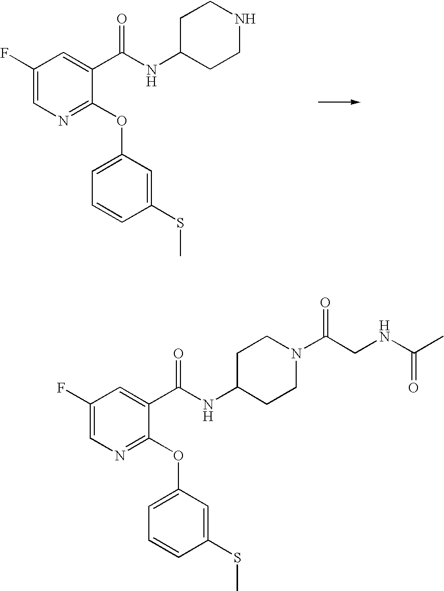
C1(F)=CN=C(OC2=CC=CC(SC)=C2)C(C(NC2CCNCC2)=O)=C1.C1(F)=CN=C(OC2=CC=CC(SC)=C2)C(C(NC2CCN(C(=O)CNC(C)=O)CC2)=O)=C1
